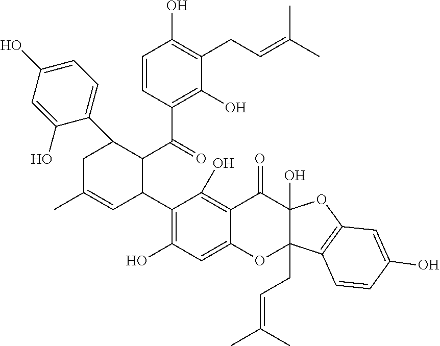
CC1=CC(C2=C(O)C=C3C(=C2O)C(=O)C2(O)C(CC=C(C)C)(O3)C3=C(O2)C=C(O)C=C3)C(C(=O)C2=C(O)C(CC=C(C)C)=C(O)C=C2)C(C2=CC=C(O)C=C2O)C1
